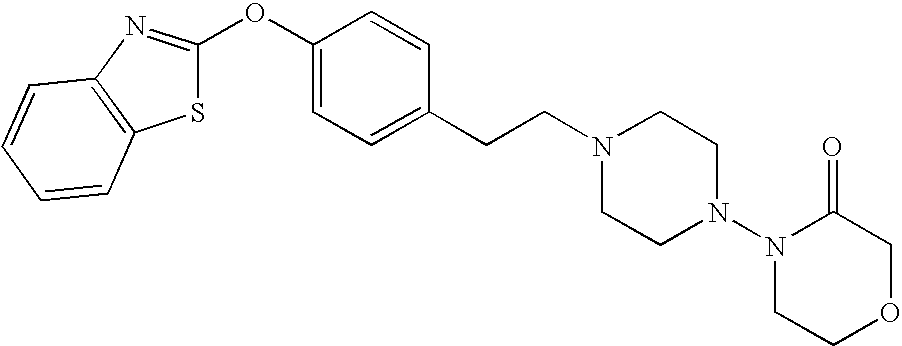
S1C(OC2=CC=C(CCN3CCN(N4CCOCC4=O)CC3)C=C2)=NC2=C1C=CC=C2
